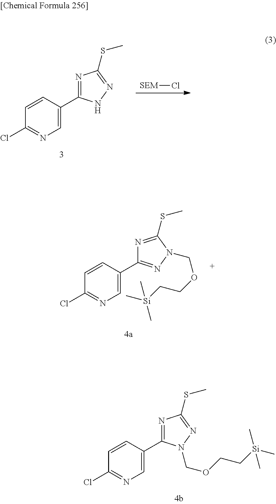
C1(Cl)=NC=C(C2=NC(SC)=NN2COCC[Si](C)(C)C)C=C1.[SEM]Cl.C1(Cl)=NC=C(C2=NC(SC)=NN2)C=C1.C1(Cl)=NC=C(C2=NN(COCC[Si](C)(C)C)C(SC)=N2)C=C1
